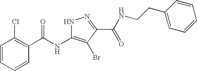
C1=CC=CC(C(NC2=C(Br)C(C(=O)NCCC3=CC=CC=C3)=NN2)=O)=C1Cl
